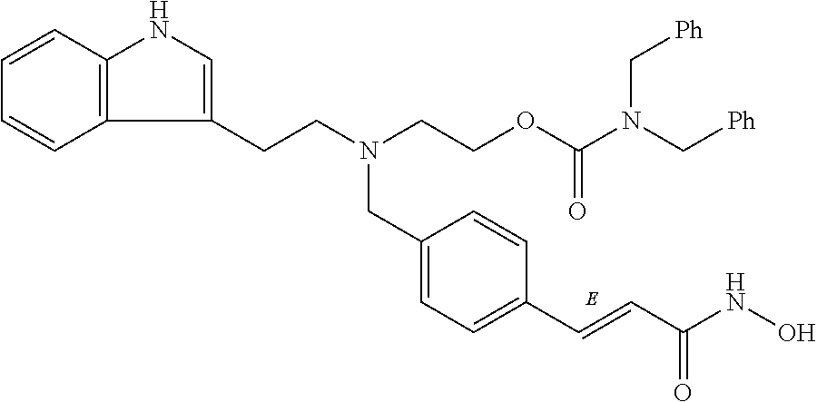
C1=C(CN(CCOC(N(C[Ph])C[Ph])=O)CCC2=CNC3=C2C=CC=C3)C=CC(C=CC(NO)=O)=C1
